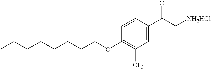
C1=C(C(C[NH2HCl])=O)C=CC(OCCCCCCCC)=C1[CF3]
